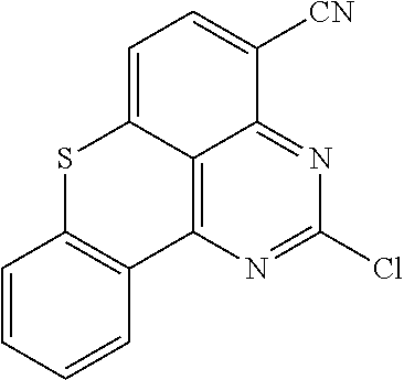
C1=CC=CC2=C1SC1=CC=C([CN])C3=NC(Cl)=NC2=C13
